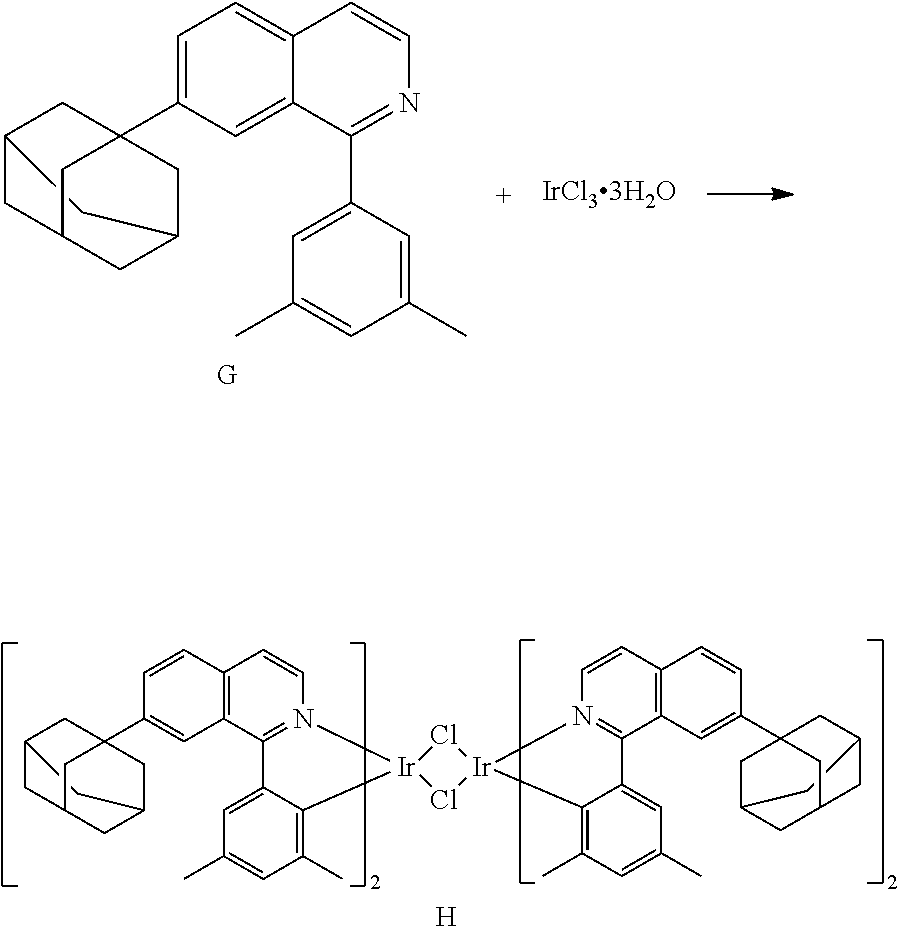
[G].C1=C(C23CC4CC(CC(C2)C4)C3)C=C2C(=C1)C=CN=C2C1=CC(C)=CC(C)=C1.[H].C1=CC2=C(C=C1C13CC4CC(CC(C1)C4)C3)C1=N(C=C2)[Ir]2(C3=C(C)C=C(C)C=C31)Cl[Ir]1(N3=C(C4=C(C=CC(C56CC7CC(CC(C5)C7)C6)=C4)C=C3)C3=CC(C)=CC(C)=C31)Cl2
